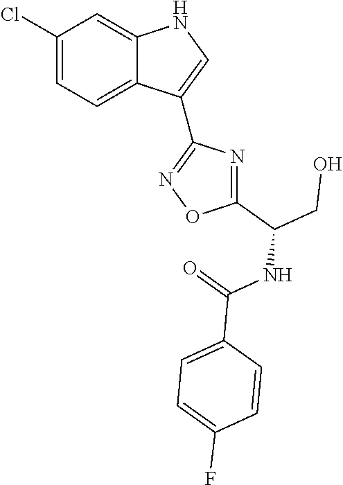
C1(Cl)=CC=C2C(=C1)NC=C2C1=NOC(C(CO)NC(=O)C2=CC=C(F)C=C2)=N1
